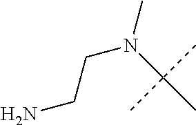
C(N(C(C)(C)C)C)CN
